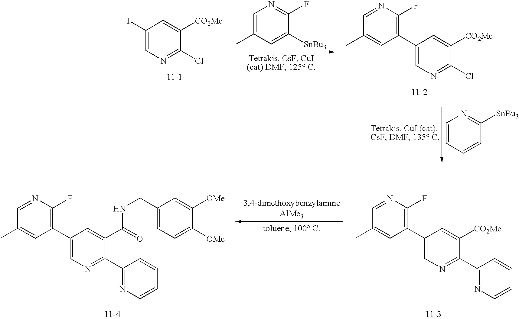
C1(C2=C(F)N=CC(C)=C2)=CN=C(Cl)C([CO2Me])=C1.C1(I)=CN=C(Cl)C([CO2Me])=C1.C1=C(C)C=C([SnBu3])C(F)=N1.C1=CC=CC([SnBu3])=N1.C1(C2=C(F)N=CC(C)=C2)=CN=C(C2=NC=CC=C2)C(C(=O)NCC2=CC=C([OMe])C([OMe])=C2)=C1.C1(C2=C(F)N=CC(C)=C2)=CN=C(C2=NC=CC=C2)C([CO2Me])=C1
